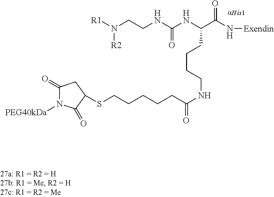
[R1]N(CCNC(NC(C(N[Exendin])=O)CCCCNC(CCCCCSC1C(=O)N([PEG40kDa])C(=O)C1)=O)=O)[R2]
